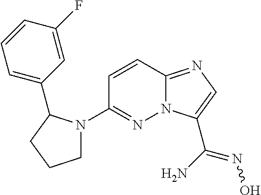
N12C(=NC=C1C(N)=NO)C=CC(N1CCCC1C1=CC=CC(F)=C1)=N2
